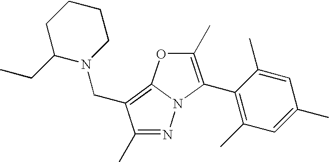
N1=C(C)C(CN2CCCCC2CC)=C2N1C(C1=C(C)C=C(C)C=C1C)=C(C)O2
